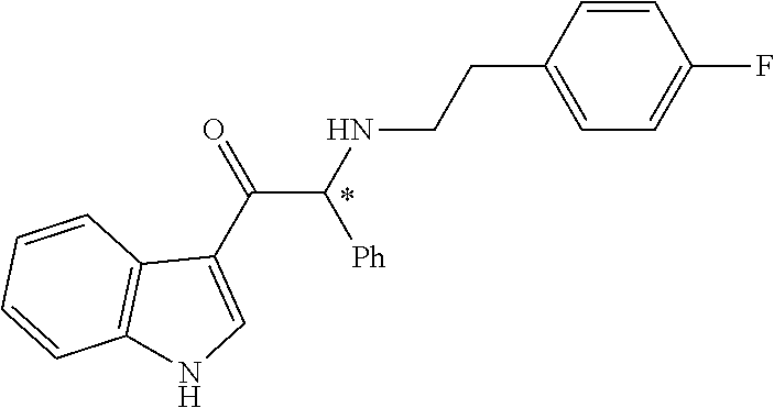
C1=CC(CCNC(C(C2=CNC3=C2C=CC=C3)=O)[Ph])=CC=C1F
